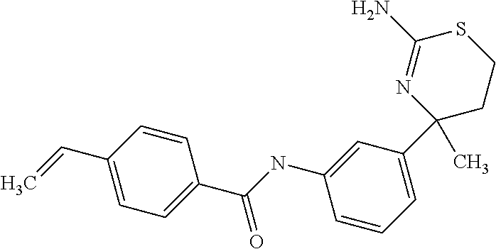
C1(C=C)=CC=C(C(NC2=CC(C3(C)CCSC(N)=N3)=CC=C2)=O)C=C1
